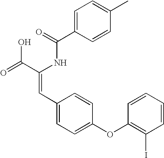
C(=O)(NC(C(=O)O)=CC1=CC=C(OC2=C(I)C=CC=C2)C=C1)C1=CC=C(C)C=C1
